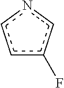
c1c(F)cnc1
